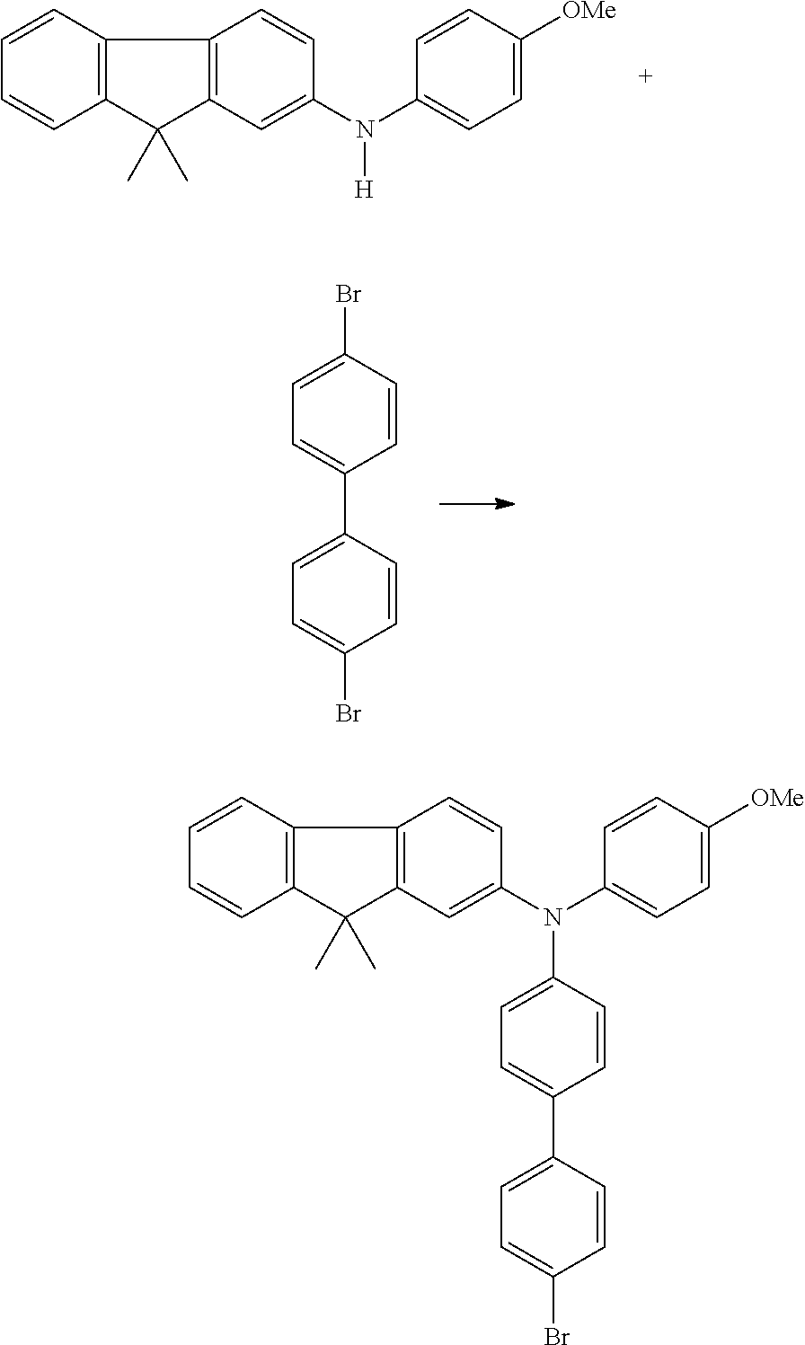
C1=CC=CC2=C1C1=C(C2(C)C)C=C(N(C2=CC=C([OMe])C=C2)[H])C=C1.C1(Br)=CC=C(C2=CC=C(Br)C=C2)C=C1.C1=CC=CC2=C1C1=C(C2(C)C)C=C(N(C2=CC=C([OMe])C=C2)C2=CC=C(C3=CC=C(Br)C=C3)C=C2)C=C1
